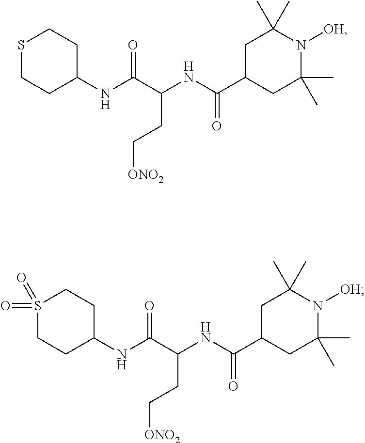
C1(C)(C)CC(C(NC(C(NC2CCSCC2)=O)CC[ONO2])=O)CC(C)(C)N1[OH].C1(C)(C)CC(C(NC(C(NC2CCS(=O)(=O)CC2)=O)CC[ONO2])=O)CC(C)(C)N1[OH]
